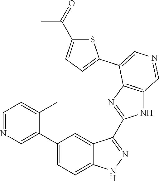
C1(C2=CN=CC=C2C)=CC=C2C(=C1)C(C1=NC3=C(N1)C=NC=C3C1=CC=C(C(=O)C)S1)=NN2
